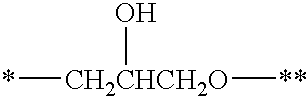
*[CH2CHCH2O]([**])O
